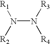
[R1]N([R2])N([R3])[R4]
